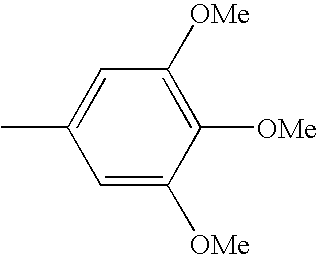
C1=C([OMe])C([OMe])=C([OMe])C=C1C
